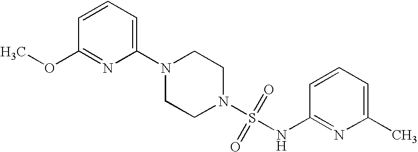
N1(C2=CC=CC(OC)=N2)CCN(S(=O)(=O)NC2=NC(C)=CC=C2)CC1
